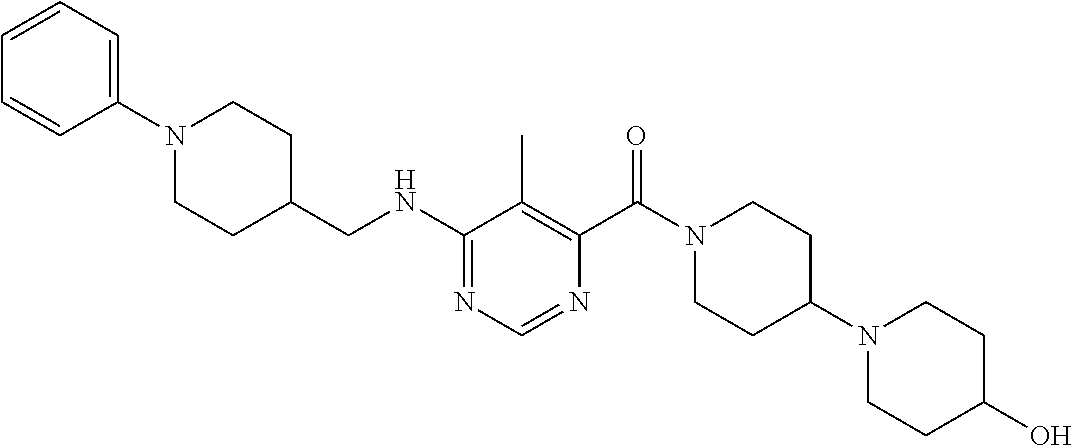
N(C1=NC=NC(C(N2CCC(N3CCC(O)CC3)CC2)=O)=C1C)CC1CCN(C2=CC=CC=C2)CC1
